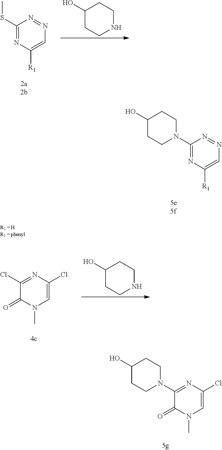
C1(SC)=NC([R1])=CN=N1.C1(O)CCNCC1.C1(N2CCC(O)CC2)=NC([R1])=CN=N1.C1(Cl)=NC(Cl)=CN(C)C1=O.C1(O)CCNCC1.C1(O)CCN(C2=NC(Cl)=CN(C)C2=O)CC1
